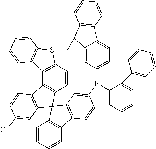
C1=CC2=C(C3=C1C1(C4=C3C=CC(Cl)=C4)C3=C(C4=C1C=C(N(C1=CC=C5C(=C1)C(C)(C)C1=C5C=CC=C1)C1=CC=CC=C1C1=CC=CC=C1)C=C4)C=CC=C3)C1=C(S2)C=CC=C1
